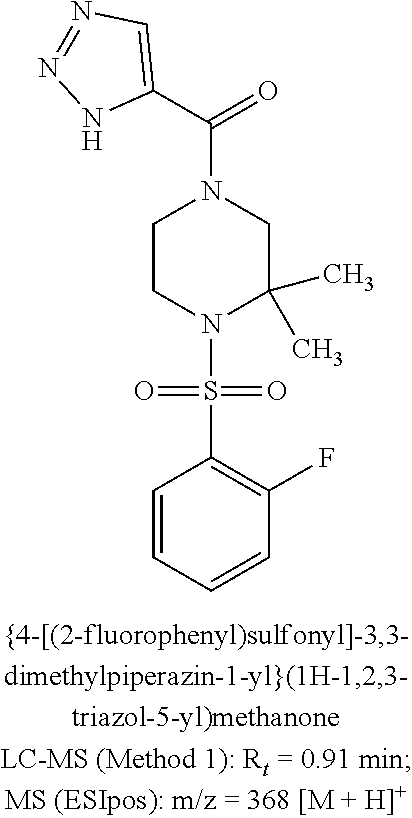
C1CN(S(=O)(=O)C2=C(F)C=CC=C2)C(C)(C)CN1C(C1=CN=NN1)=O
